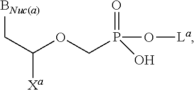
[BNuc(a)]CC([Xa])OCP(=O)(O)O[La]
